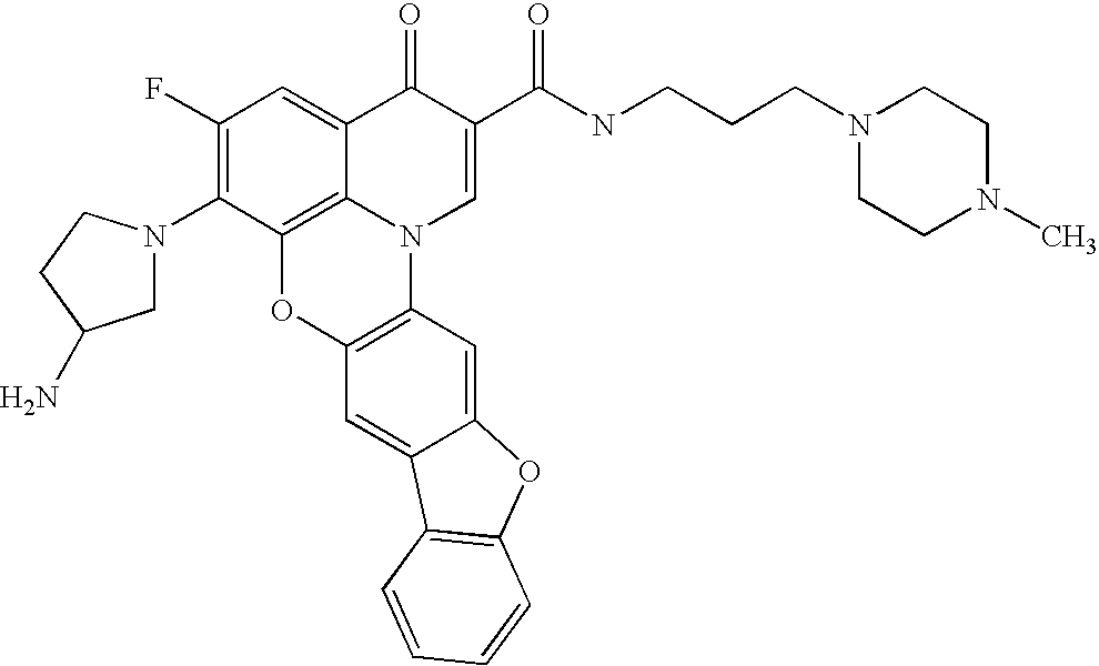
C1(F)=C(N2CC(N)CC2)C2=C3C(=C1)C(=O)C(C(=O)NCCCN1CCN(C)CC1)=CN3C1=C(O2)C=C2C(=C1)OC1=C2C=CC=C1
